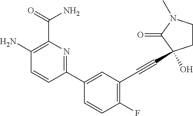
C1=CC(C2=CC(C#CC3(O)CCN(C)C3=O)=C(F)C=C2)=NC(C(=O)N)=C1N
